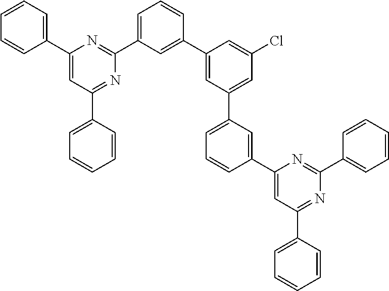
C1(C2=CC(C3=CC=CC=C3)=NC(C3=CC=CC(C4=CC(C5=CC=CC(C6=CC(C7=CC=CC=C7)=NC(C7=CC=CC=C7)=N6)=C5)=CC(Cl)=C4)=C3)=N2)=CC=CC=C1
